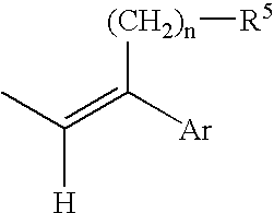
CC(=C([Ar])[(CH2)n][R5])[H]
